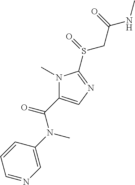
N1(C)C(C(N(C)C2=CN=CC=C2)=O)=CN=C1S(CC(NC)=O)=O
